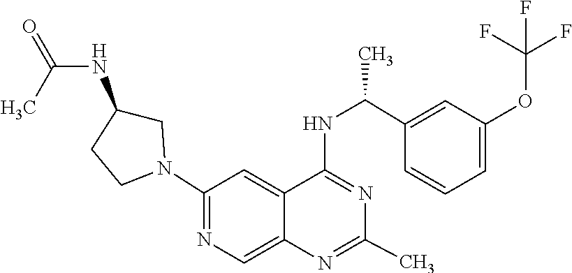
N1=C(NC(C2=CC(OC(F)(F)F)=CC=C2)C)C2=CC(N3CC(NC(=O)C)CC3)=NC=C2N=C1C
